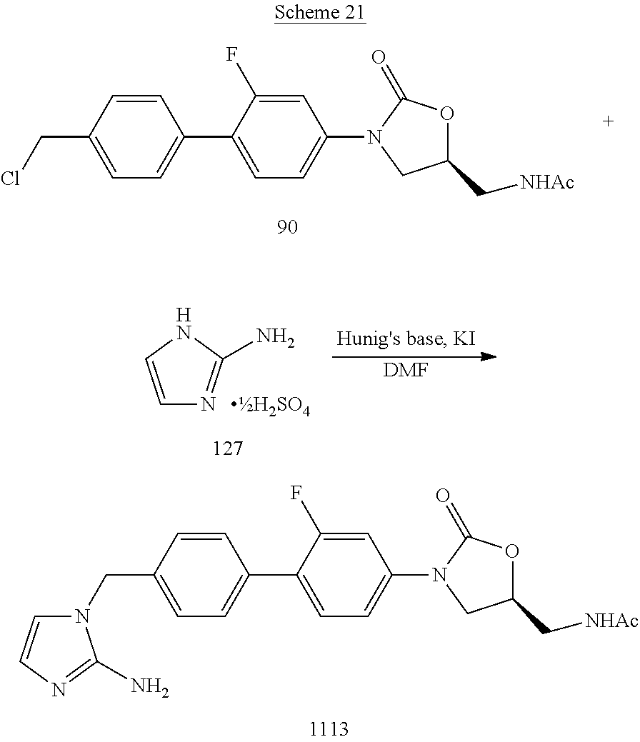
C1=CC(CN2C=CN=C2N)=CC=C1C1=CC=C(N2CC(C[NHAc])OC2=O)C=C1F.C1=CC(CCl)=CC=C1C1=CC=C(N2CC(C[NHAc])OC2=O)C=C1F.C1=CNC(N)=N1.[DMF]
